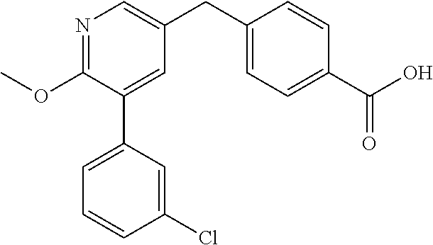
N1=C(OC)C(C2=CC=CC(Cl)=C2)=CC(CC2=CC=C(C(O)=O)C=C2)=C1
